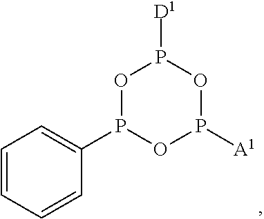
O1P(C2=CC=CC=C2)OP([A1])OP1[D1]
